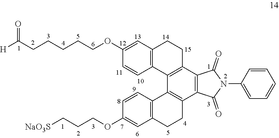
C1(OCCCCCC([H])=O)=CC2=C(C=C1)C1=C(CC2)C2=C(C3=C1C1=C(CC3)C=C(OCCC[NaO3S])C=C1)C(=O)N(C1=CC=CC=C1)C2=O
